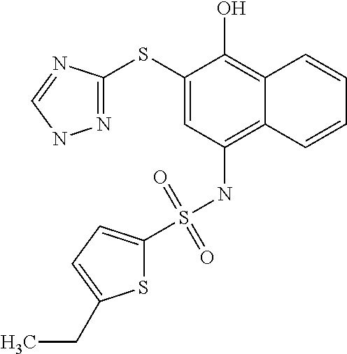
N1=C(SC2=CC(NS(=O)(=O)C3=CC=C(CC)S3)=C3C(=C2O)C=CC=C3)N=CN1
